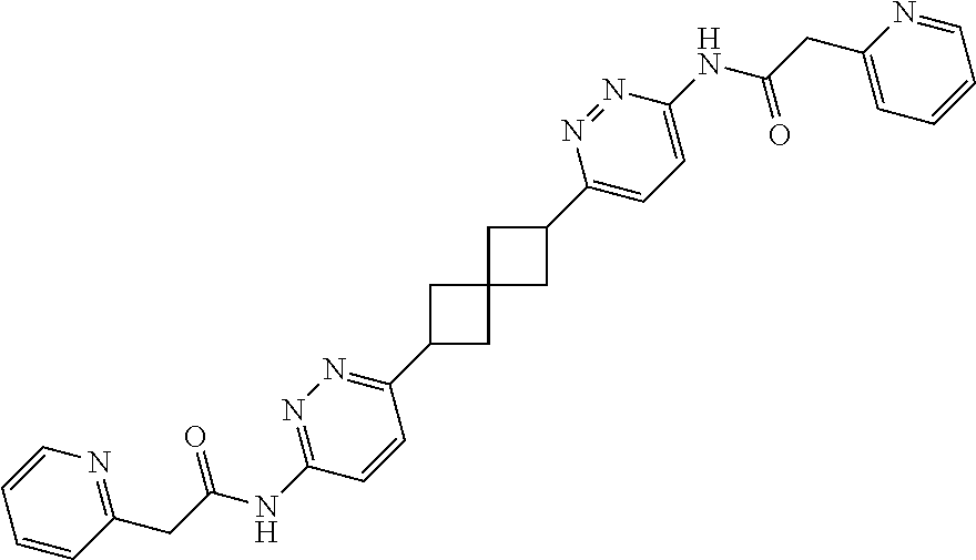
C1C(C2=NN=C(NC(CC3=NC=CC=C3)=O)C=C2)CC12CC(C1=CC=C(NC(CC3=CC=CC=N3)=O)N=N1)C2
